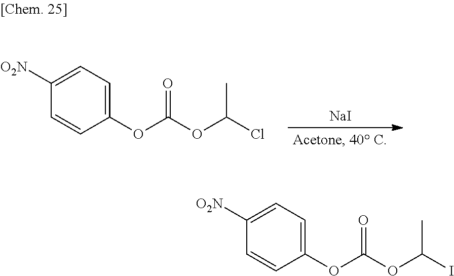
C1=CC(OC(OC(Cl)C)=O)=CC=C1[O2N].[NaI].C1=CC(OC(OC(I)C)=O)=CC=C1[O2N]
